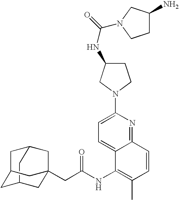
C12CC3CC(C1)CC(CC(=O)NC1=C(C)C=CC4=NC(N5CC(NC(N6CC(N)CC6)=O)CC5)=CC=C14)(C3)C2
